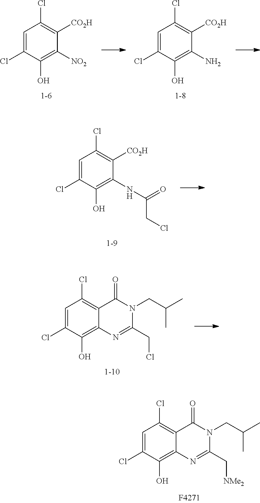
C1=C(Cl)C(O)=C2C(=C1Cl)C(=O)N(CC(C)C)C(C[NMe2])=N2.C1=C(Cl)C(O)=C(NC(=O)CCl)C([CO2H])=C1Cl.C1=C(Cl)C(O)=C2C(=C1Cl)C(=O)N(CC(C)C)C(CCl)=N2.C1=C(Cl)C(O)=C([NO2])C([CO2H])=C1Cl.C1=C(Cl)C(O)=C(N)C([CO2H])=C1Cl
